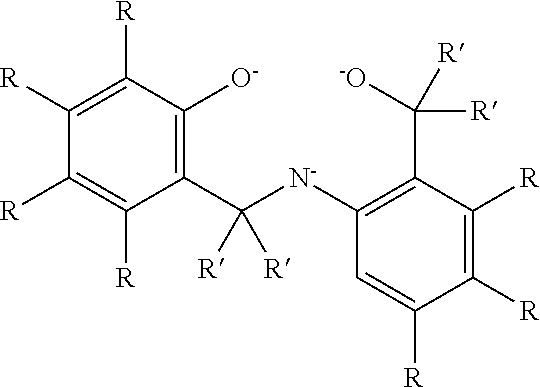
C1(C([N-]C2=C(C([-O])([R])[R])C([R])=C([R])C([R])=C2)([R])[R])=C([O-])C([R])=C([R])C([R])=C1[R]
